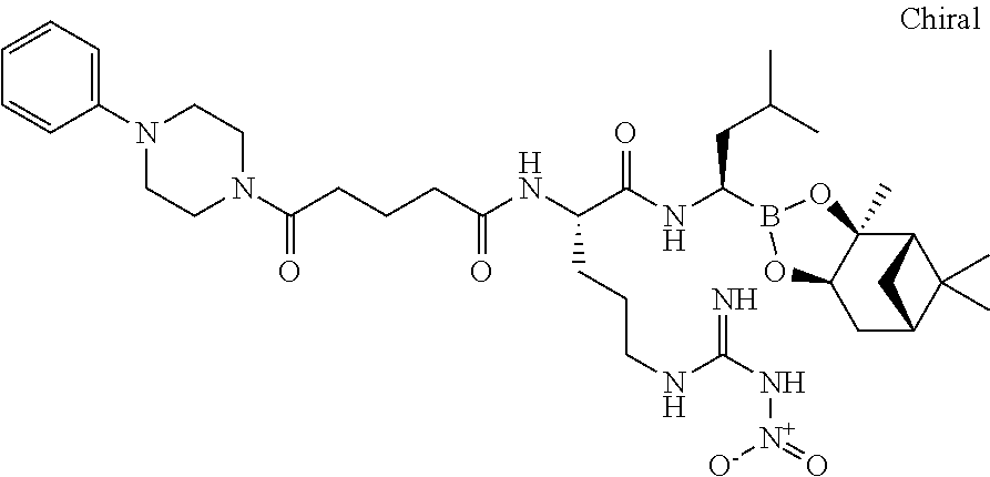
C12C3(C)C(CC(C1(C)C)C2)OB(C(NC(C(NC(=O)CCCC(N1CCN(C2=CC=CC=C2)CC1)=O)CCCNC(N[N+]([O-])=O)=N)=O)CC(C)C)O3
